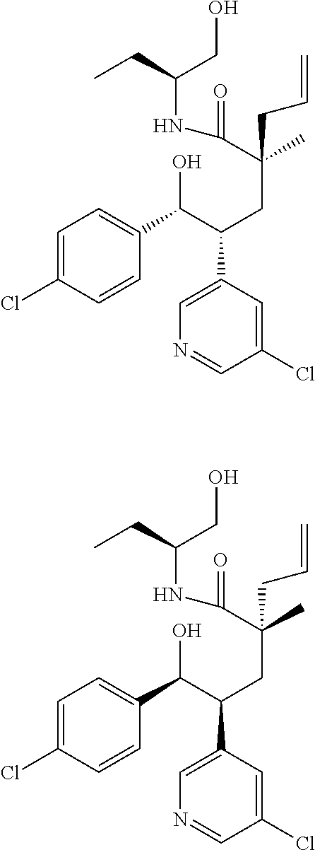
C1=C(C(CC(C(NC(CO)CC)=O)(CC=C)C)C(O)C2=CC=C(Cl)C=C2)C=C(Cl)C=N1.C1=C(C(CC(C(NC(CO)CC)=O)(CC=C)C)C(O)C2=CC=C(Cl)C=C2)C=C(Cl)C=N1
